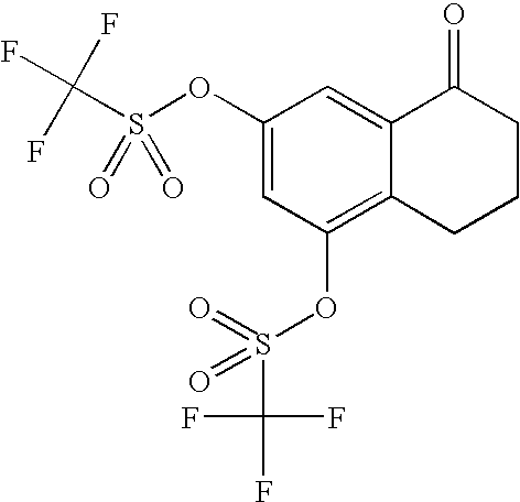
C1(OS(C(F)(F)F)(=O)=O)=CC(OS(C(F)(F)F)(=O)=O)=C2C(=C1)C(=O)CCC2
